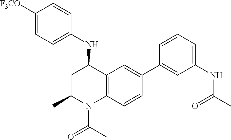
N(C1CC(C)N(C(C)=O)C2=C1C=C(C1=CC(NC(C)=O)=CC=C1)C=C2)C1=CC=C([F3CO])C=C1
